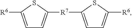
C1=C([R6])SC([R7]C2=CC=C([R6])S2)=C1
